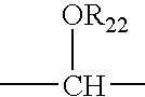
CC([OR22])C
